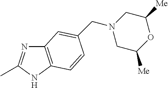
C12=C(NC(C)=N1)C=CC(CN1CC([Me])OC([Me])C1)=C2
